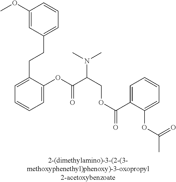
C1(OC)=CC(CCC2=CC=CC=C2OC(C(N(C)C)COC(C2=CC=CC=C2OC(=O)C)=O)=O)=CC=C1
